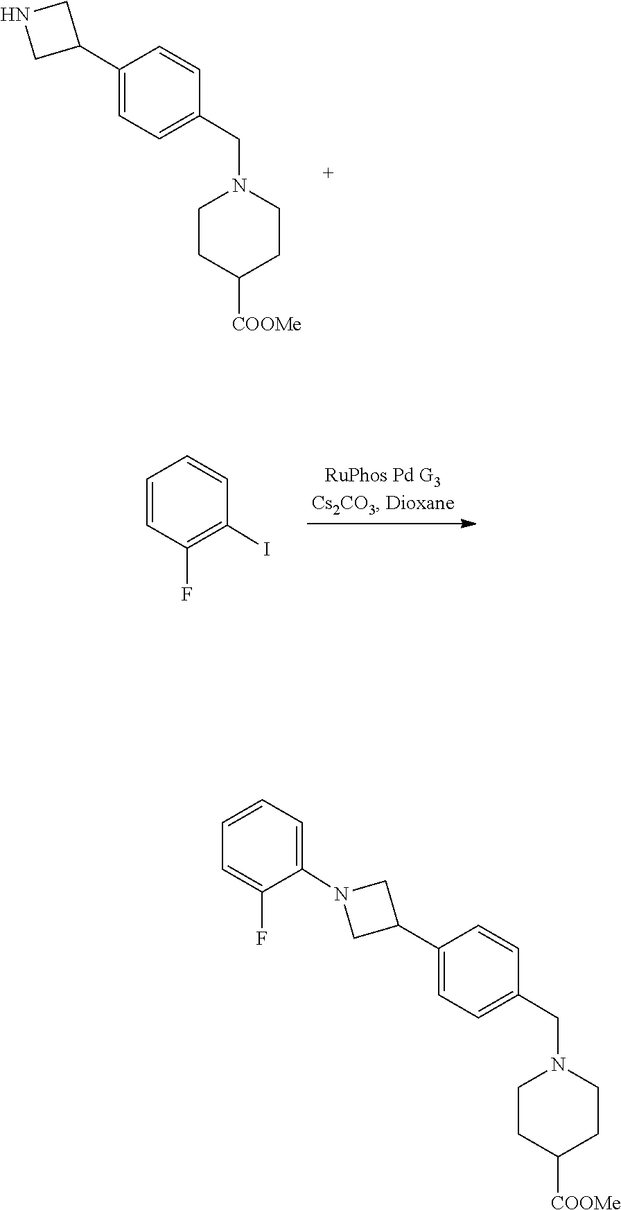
C1=CC(CN2CCC([COOMe])CC2)=CC=C1C1CNC1.C1=CC(I)=C(F)C=C1.C1=C(CN2CCC([COOMe])CC2)C=CC(C2CN(C3=CC=CC=C3F)C2)=C1
